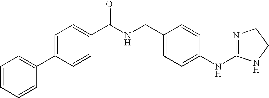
C1=C(C2=CC=CC=C2)C=CC(C(NCC2=CC=C(NC3=NCCN3)C=C2)=O)=C1
